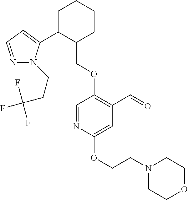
C1C(C2=CC=NN2CCC(F)(F)F)C(COC2=C(C=O)C=C(OCCN3CCOCC3)N=C2)CCC1
